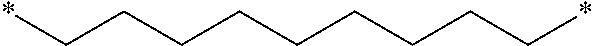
*CCCCCCCCC*
